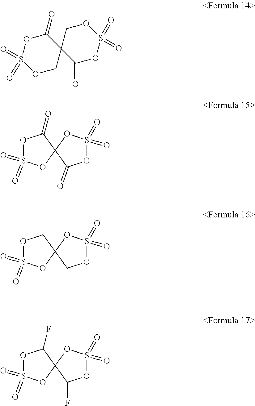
C1(=O)OS(=O)(=O)OCC12C(=O)OS(=O)(=O)OC2.O=S1(=O)OC(=O)C2(O1)C(=O)OS(=O)(=O)O2.O=S1(=O)OCC2(O1)COS(=O)(=O)O2.O=S1(=O)OC(F)C2(O1)C(F)OS(=O)(=O)O2
